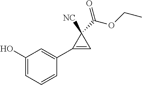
C1=C(O)C=C(C2=CC2([NC])C(=O)OCC)C=C1
